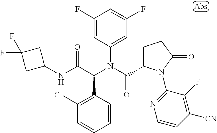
C1=CC(C(C(NC2CC(F)(F)C2)=O)N(C(=O)C2CCC(=O)N2C2=NC=CC([CN])=C2F)C2=CC(F)=CC(F)=C2)=C(Cl)C=C1
